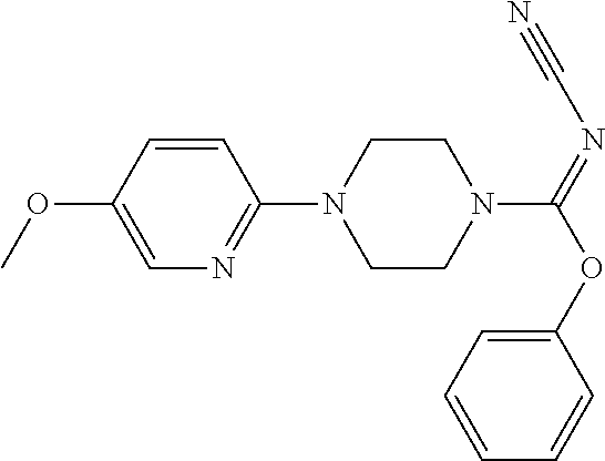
C1=CC(OC)=CN=C1N1CCN(C(=NC#N)OC2=CC=CC=C2)CC1
